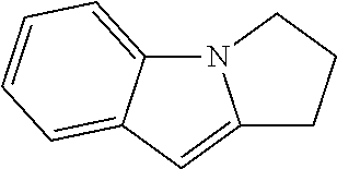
N12C3=CC=CC=C3C=C1CCC2
